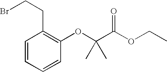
C1=CC=CC(OC(C(OCC)=O)(C)C)=C1CCBr
